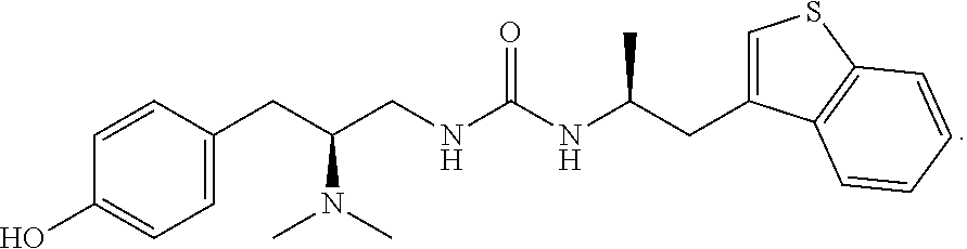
C1=CC(CC(CNC(NC(CC2=CSC3=C2C=CC=C3)C)=O)N(C)C)=CC=C1O
